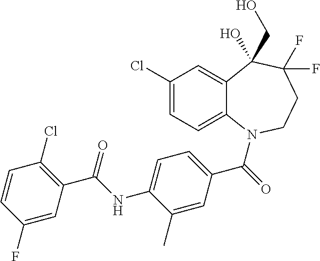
C12=CC(Cl)=CC=C1N(C(=O)C1=CC=C(NC(C3=C(Cl)C=CC(F)=C3)=O)C(C)=C1)CCC(F)(F)C2(CO)O
